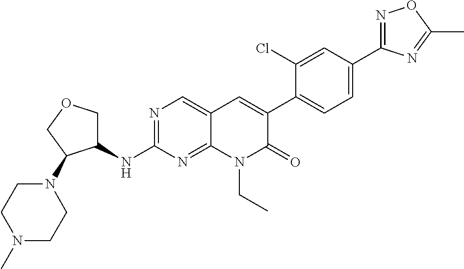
N1=C(C2=CC=C(C3=CC4=CN=C(NC5COCC5N5CCN(C)CC5)N=C4N(CC)C3=O)C(Cl)=C2)N=C(C)O1
